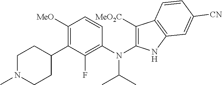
C1N(C)CCC(C2=C([MeO])C=CC(N(C(C)C)C3=C([MeO2C])C4=C(N3)C=C([CN])C=C4)=C2F)C1
